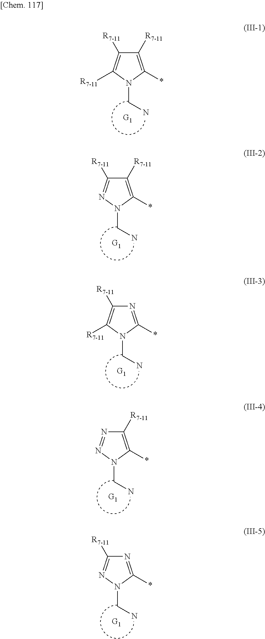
C1([R7-11])=C(*)N(CN)C([R7-11])=C1[R7-11].C1([R7-11])=C(*)N(CN)N=C1[R7-11].N1=C(*)N(CN)C([R7-11])=C1[R7-11].C1([R7-11])=C(*)N(CN)N=N1.N1=C(*)N(CN)N=C1[R7-11]
